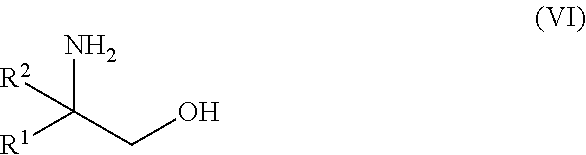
NC(CO)([R1])[R2]
